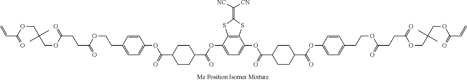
C1=C(OC(C2CCC(C(=O)OC3=CC=C(CCOC(CCC(=O)OCC(C)(C)COC(C=C)=O)=O)C=C3)CC2)=O)C2=C(C(OC(=O)C3CCC(C(=O)OC4=CC=C(CCOC(CCC(=O)OCC(C)(C)COC(C=C)=O)=O)C=C4)CC3)=C1)SC(=C([NC])[CN])S2
